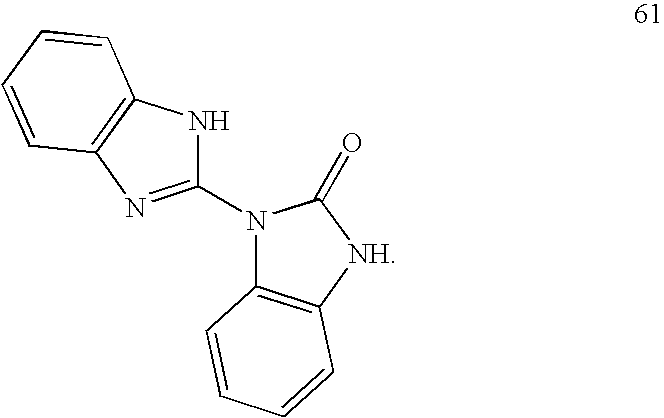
C1(N2C3=C([NH]C2=O)C=CC=C3)=NC2=C(N1)C=CC=C2
